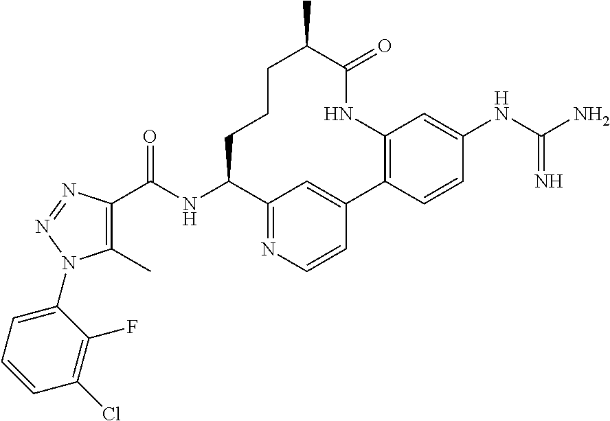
C1(C)=C(C(NC2C3=NC=CC(=C3)C3=C(NC(=O)C(C)CCC2)C=C(NC(=N)N)C=C3)=O)N=NN1C1=CC=CC(Cl)=C1F
